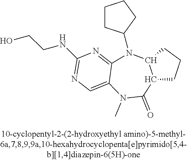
C1CC(N2C3=NC(NCCO)=NC=C3N(C)C(=O)C3C2CCC3)CC1
